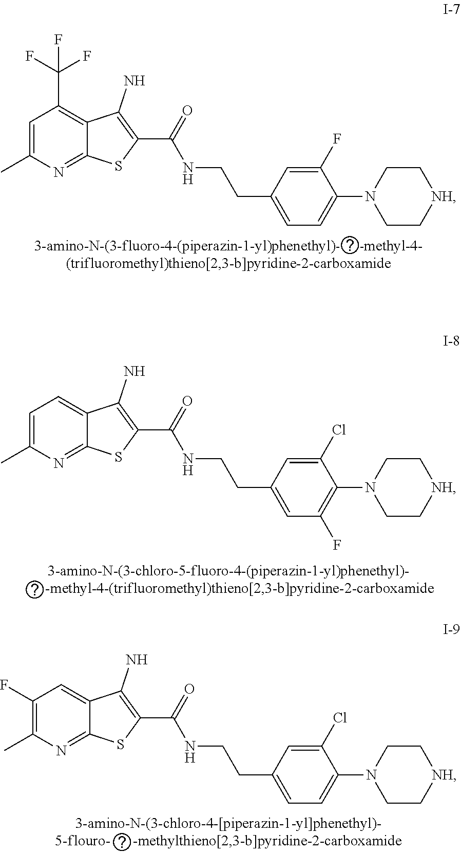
C1(F)=C(C)N=C2C(=C1)C(N)=C(C(=O)NCCC1=CC=C(N3CC[NH]CC3)C(Cl)=C1)S2.C1=C(C)N=C2C(=C1)C(N)=C(C(=O)NCCC1=CC(F)=C(N3CC[NH]CC3)C(Cl)=C1)S2.C1=C(C)N=C2C(=C1C(F)(F)F)C(N)=C(C(=O)NCCC1=CC=C(N3CC[NH]CC3)C(F)=C1)S2
